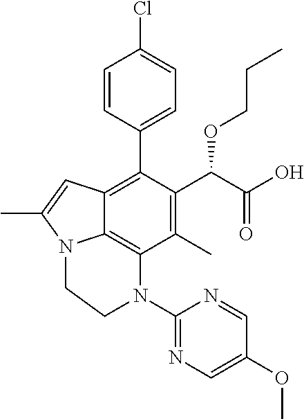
C1(C)=C(C(C(O)=O)OCCC)C(C2=CC=C(Cl)C=C2)=C2C3=C1N(C1=NC=C(OC)C=N1)CCN3C(C)=C2
